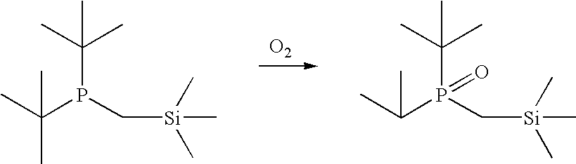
C(P(C[Si](C)(C)C)C(C)(C)C)(C)(C)C.C(P(C[Si](C)(C)C)(C(C)C)=O)(C)(C)C.[O2]
